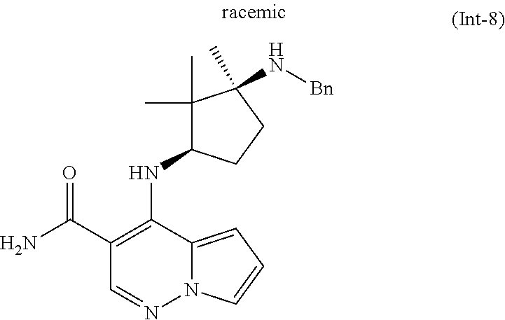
N(C1=C(C(=O)N)C=NN2C1=CC=C2)C1C(C)(C)C(C)(N[Bn])CC1
